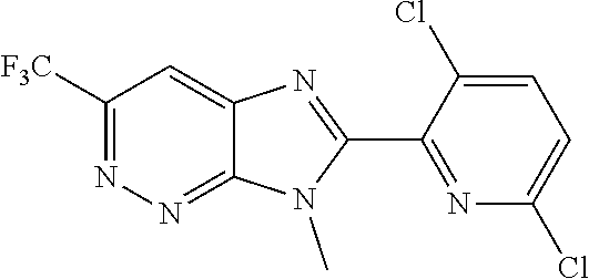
C1([F3C])=NN=C2C(=C1)N=C(C1=NC(Cl)=CC=C1Cl)N2C
